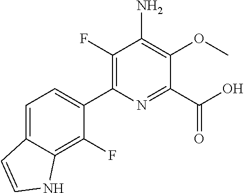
C1=C2C(=C(F)C(C3=C(F)C(N)=C(OC)C(C(O)=O)=N3)=C1)NC=C2
